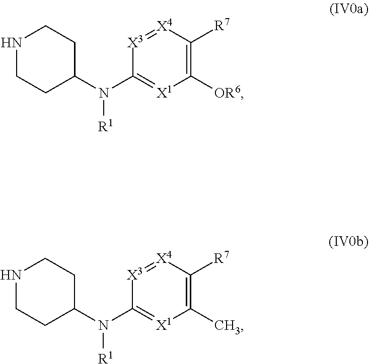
[X3]1=[X4]C([R7])=C([OR6])[X1]=C1N(C1CCNCC1)[R1].[X3]1=[X4]C([R7])=C(C)[X1]=C1N(C1CCNCC1)[R1]
